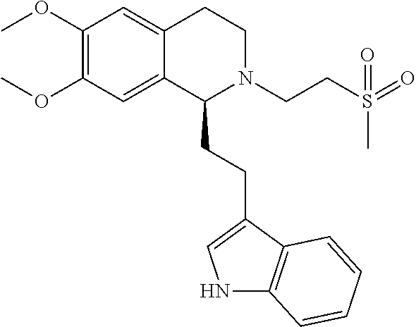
C1(OC)=C(OC)C=C2C(=C1)CCN(CCS(=O)(C)=O)C2CCC1=CNC2=C1C=CC=C2
